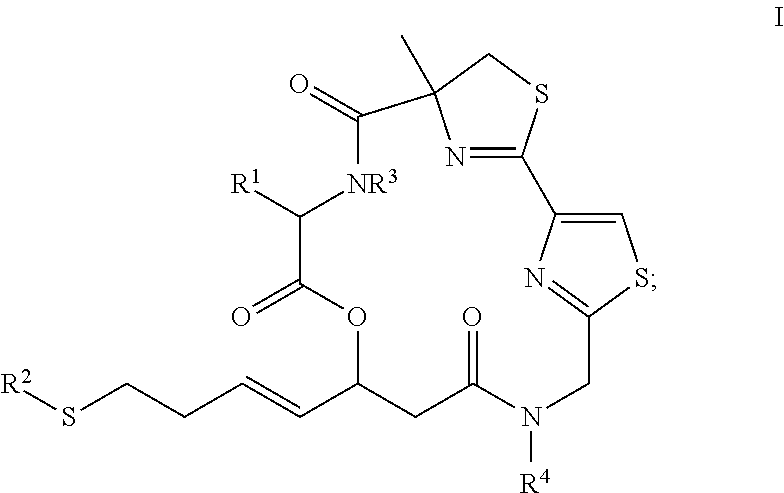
S(CCC=CC1CC(=O)N([R4])CC2=NC(=CS2)C2=NC(C)(CS2)C(=O)[NR3]C([R1])C(=O)O1)[R2]
